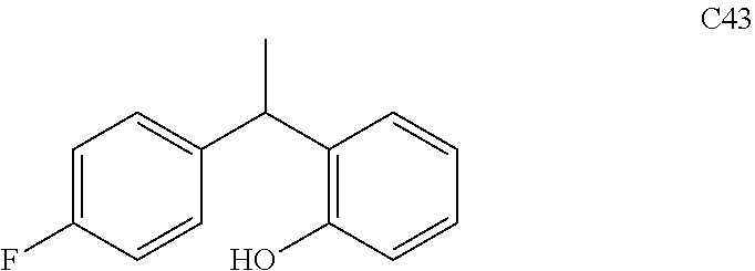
CC(C1=C(O)C=CC=C1)C1=CC=C(F)C=C1
